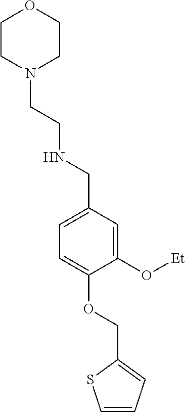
C1CN(CCNCC2=CC=C(OCC3=CC=CS3)C(O[Et])=C2)CCO1
